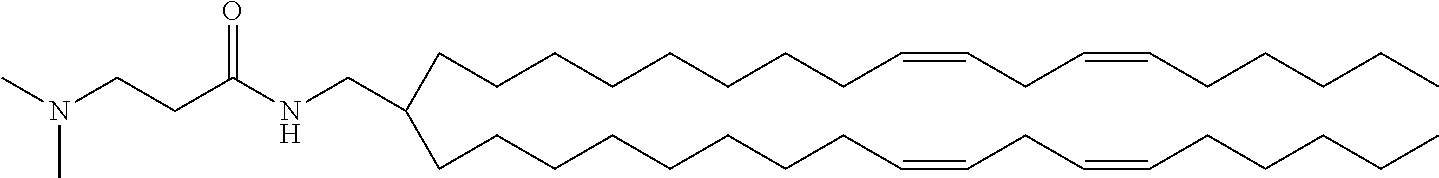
C(CCCCCCCCC=CCC=CCCCCC)(CCCCCCCCC=CCC=CCCCCC)CNC(CCN(C)C)=O
